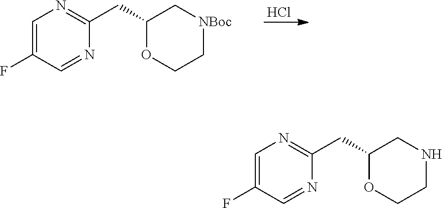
C1=C(F)C=NC(CC2OCC[NBoc]C2)=N1.Cl.C1=C(F)C=NC(CC2OCCNC2)=N1
